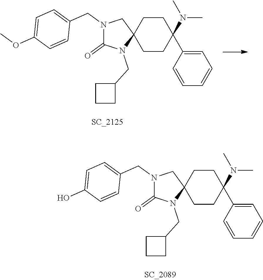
N1(CC2=CC=C(OC)C=C2)C(=O)N(CC2CCC2)C2(C1)CCC(C1=CC=CC=C1)(N(C)C)CC2.N1(CC2=CC=C(O)C=C2)C(=O)N(CC2CCC2)C2(C1)CCC(C1=CC=CC=C1)(N(C)C)CC2
